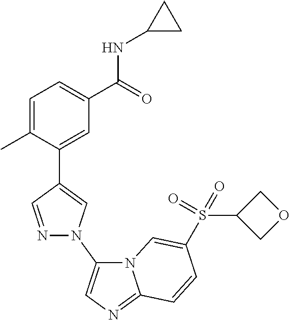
C1=C(C)C(C2=CN(C3=CN=C4N3C=C(S(C3COC3)(=O)=O)C=C4)N=C2)=CC(C(=O)NC2CC2)=C1
